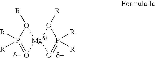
P1([R])([R])=O[Mgd+]2(O1[R])O([R])P([R])([R])=O2
